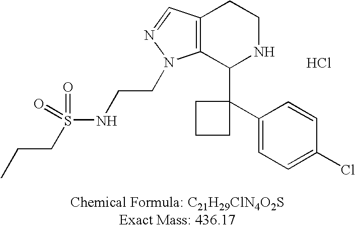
C12=C(C(C3(C4=CC=C(Cl)C=C4)CCC3)NCC1)N(CCNS(CCC)(=O)=O)N=C2.Cl
